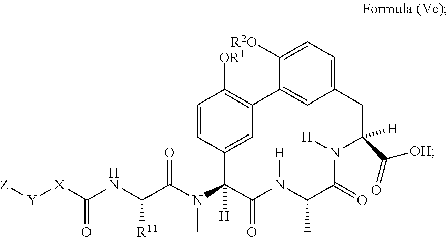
C1=CC([OR1])=C2C=C1C(N(C(=O)C(NC([X][Y][Z])=O)[R11])C)([H])C(=O)N([H])C(C)C(=O)N([H])C(C(=O)[OH])([H])CC1=CC=C([R2O])C2=C1
